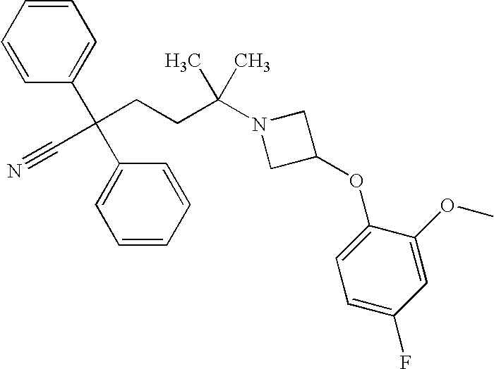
C1=CC=CC(C(CCC(N2CC(OC3=CC=C(F)C=C3OC)C2)(C)C)(C#N)C2=CC=CC=C2)=C1
